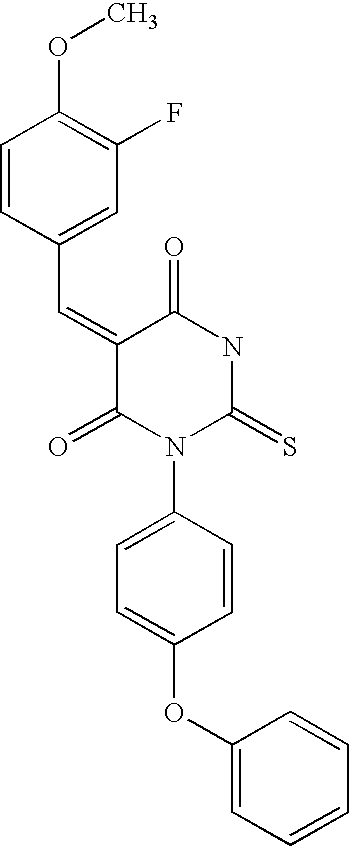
C(=C1C(=O)NC(=S)N(C2=CC=C(OC3=CC=CC=C3)C=C2)C1=O)C1=CC(F)=C(OC)C=C1
